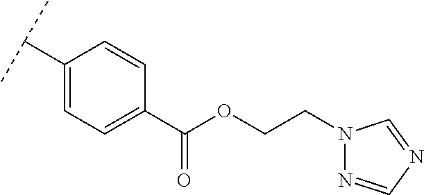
C1=CC(C(C)C)=CC=C1C(OCCN1N=CN=C1)=O
